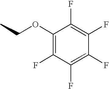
C1(OCC)=C(F)C(F)=C(F)C(F)=C1F
